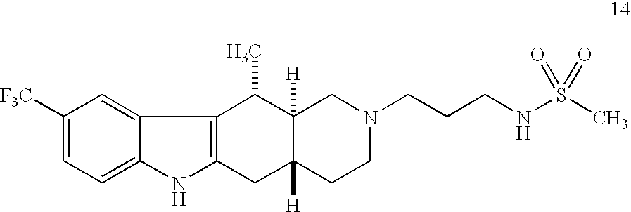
C1=C2C(=CC=C1[F3C])NC1=C2C(C)C2([H])C([H])(C1)CCN(CCCNS(C)(=O)=O)C2
